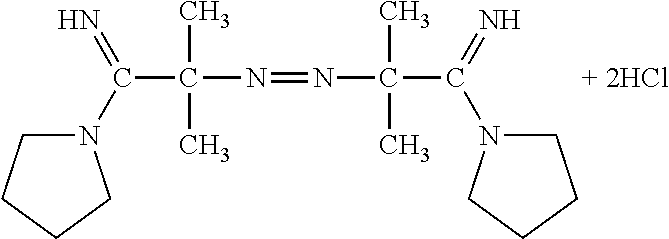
C(C(N=NC(C(=N)N1CCCC1)(C)C)(C)C)(N1CCCC1)=N
